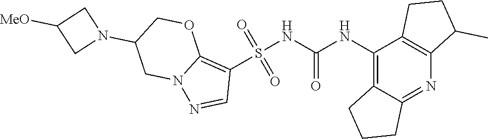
S(NC(NC1=C2C(=NC3=C1CCC3C)CCC2)=O)(C1=C2N(N=C1)CC(N1CC([MeO])C1)CO2)(=O)=O
